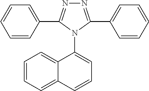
C1=CC(C2=NN=C(C3=CC=CC=C3)N2C2=CC=CC3=CC=CC=C23)=CC=C1
